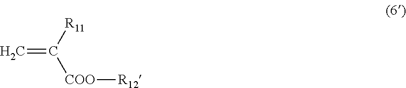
[R11]C([COO][R12])=C
